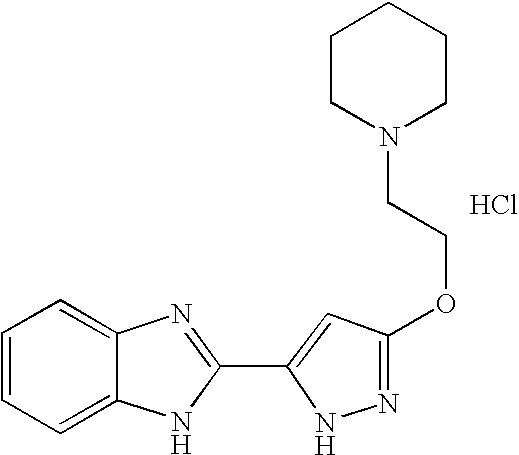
C1=C2C(=CC=C1)N=C(C1=CC(OCCN3CCCCC3)=NN1)N2.Cl
